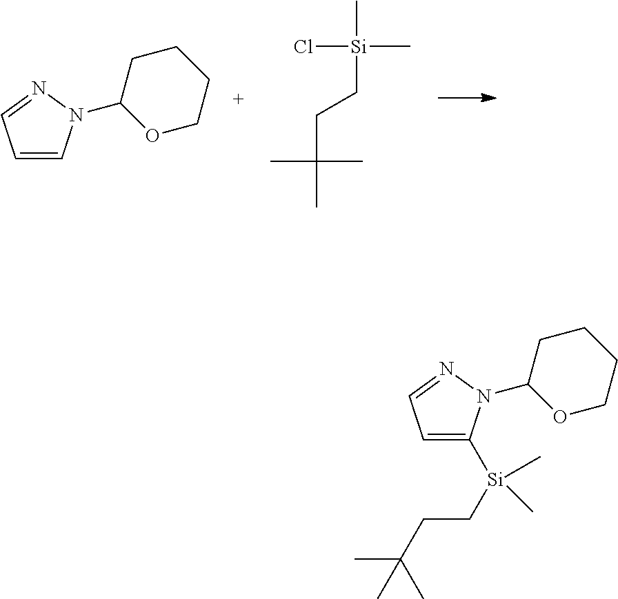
C1=CN(C2CCCCO2)N=C1.CC(C)(CC[Si](C)(Cl)C)C.C1=C([Si](CCC(C)(C)C)(C)C)N(C2CCCCO2)N=C1
